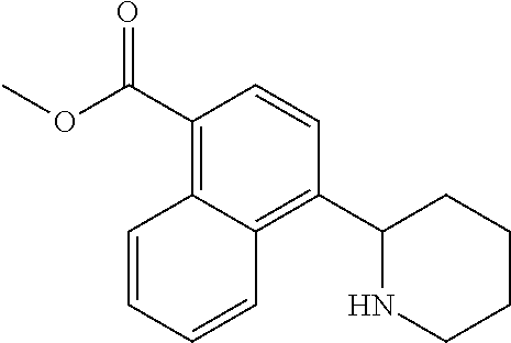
C12=C(C3NCCCC3)C=CC(C(OC)=O)=C1C=CC=C2
